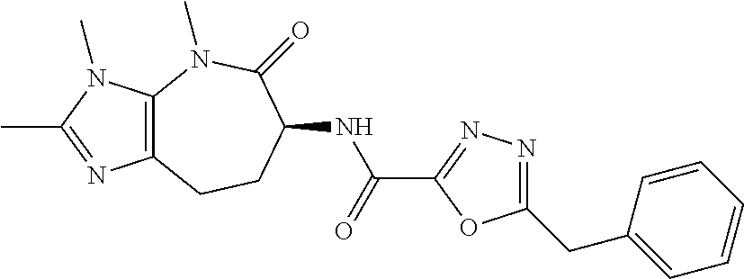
C12=C(N(C)C(=O)C(NC(C3=NN=C(CC4=CC=CC=C4)O3)=O)CC1)N(C)C(C)=N2
